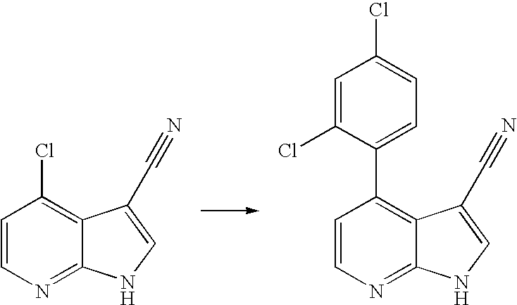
C1=CN=C2C(=C1C1=CC=C(Cl)C=C1Cl)C(C#N)=CN2.C1=CN=C2C(=C1Cl)C(C#N)=CN2
